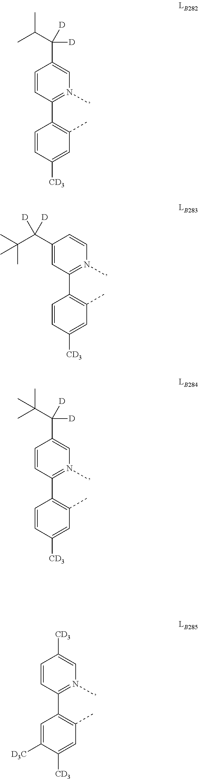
C1(C2=C(C)C=C([CD3])C=C2)=N(C)C=C(C([D])([D])C(C)C)C=C1.C1(C2=C(C)C=C([CD3])C=C2)=N(C)C=CC(C(C(C)(C)C)([D])[D])=C1.C1(C2=C(C)C=C([CD3])C=C2)=N(C)C=C(C([D])([D])C(C)(C)C)C=C1.C1(C2=C(C)C=C([CD3])C([D3C])=C2)=N(C)C=C([CD3])C=C1
